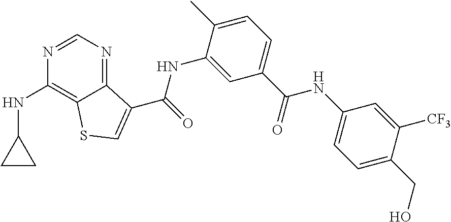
C1=NC(NC2CC2)=C2C(=N1)C(C(NC1=CC(C(NC3=CC=C(CO)C([CF3])=C3)=O)=CC=C1C)=O)=CS2
